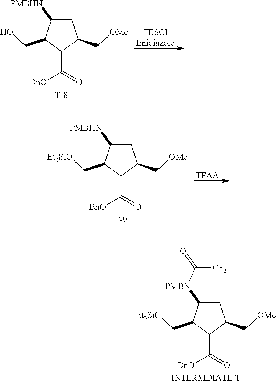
[TESClImidiazole].C1C([PMBHN])C(CO)C(C(=O)[BnO])C1C[OMe].[T].[TFAA].C1C([PMBHN])C(C[Et3SiO])C(C(=O)[BnO])C1C[OMe].[T].C1C([PMBN]C(=O)[CF3])C(C[Et3SiO])C(C(=O)[BnO])C1C[OMe].[INTERMDIATE T]
